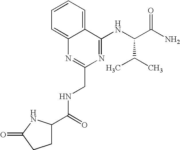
C1=CC=C2C(=C1)N=C(CNC(=O)C1CCC(=O)N1)N=C2NC(C(N)=O)C(C)C
